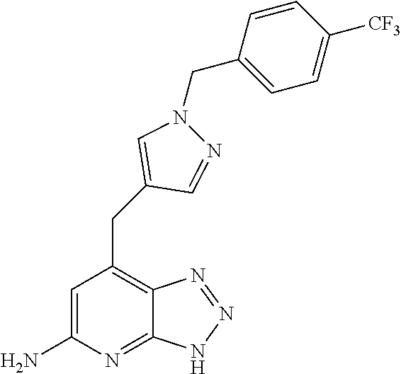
C1=C(N)N=C2C(=C1CC1=CN(CC3=CC=C([CF3])C=C3)N=C1)N=NN2
